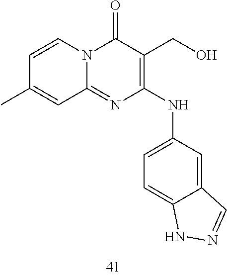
C1=CC(C)=CC2=NC(NC3=CC=C4C(=C3)C=NN4)=C(CO)C(=O)N12
